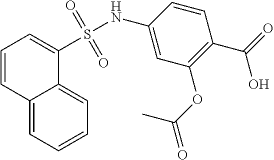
C1=C(NS(C2=CC=CC3=CC=CC=C32)(=O)=O)C=CC(C(=O)O)=C1OC(C)=O
